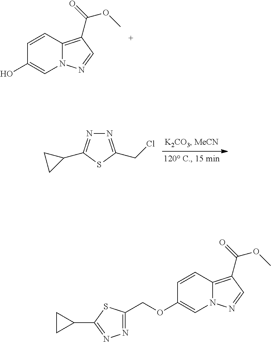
C1=CC2=C(C(=O)OC)C=NN2C=C1O.C1=CC2=C(C(=O)OC)C=NN2C=C1OCC1=NN=C(C2CC2)S1.N1=C(CCl)SC(C2CC2)=N1
